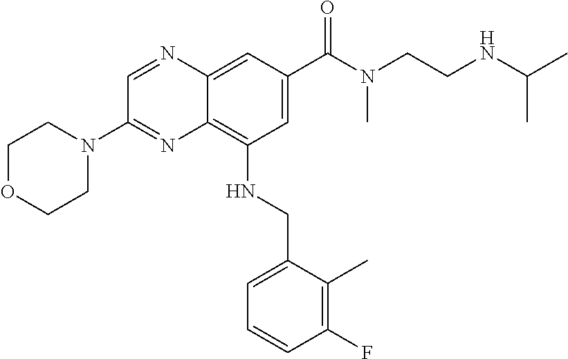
C1OCCN(C2=NC3=C(NCC4=CC=CC(F)=C4C)C=C(C(N(CCNC(C)C)C)=O)C=C3N=C2)C1
